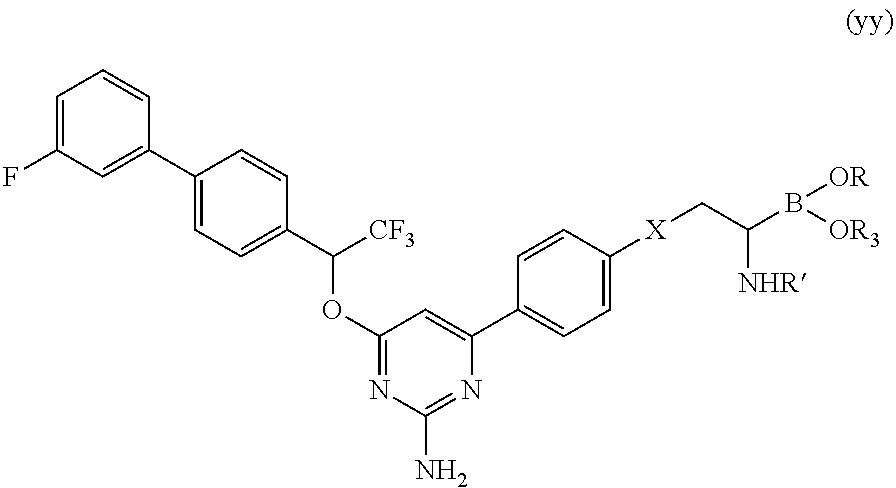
C1=C(F)C=C(C2=CC=C(C([CF3])OC3=NC(N)=NC(C4=CC=C([X]CC(B([OR3])[OR])[NHR])C=C4)=C3)C=C2)C=C1
